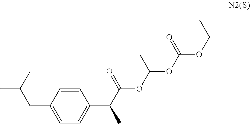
C1=CC(CC(C)C)=CC=C1C(C(OC(OC(OC(C)C)=O)C)=O)C
